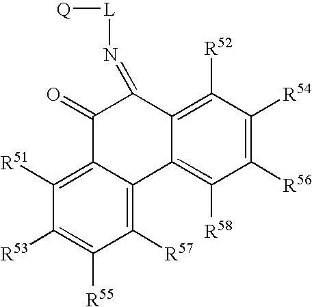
C1(=O)C2=C([R51])C([R53])=C([R55])C([R57])=C2C2=C([R58])C([R56])=C([R54])C([R52])=C2C1=N[L][Q]
